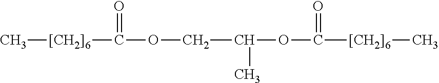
C([[CH2]6]C)(OC(C)COC([[CH2]6]C)=O)=O
